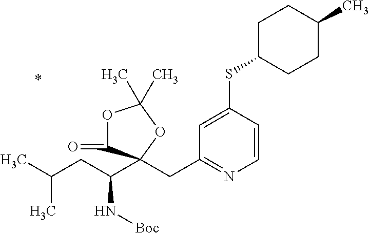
C(C1=NC=CC(SC2CCC(C)CC2)=C1)C1(C(CC(C)C)N[Boc])C(=O)OC(C)(C)O1
